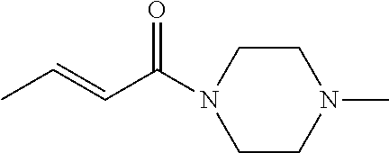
C1CN(C)CCN1C(C=CC)=O
